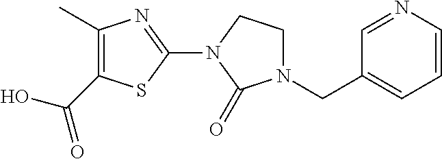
C1(C)=C(C(=O)O)SC(N2CCN(CC3=CC=CN=C3)C2=O)=N1
